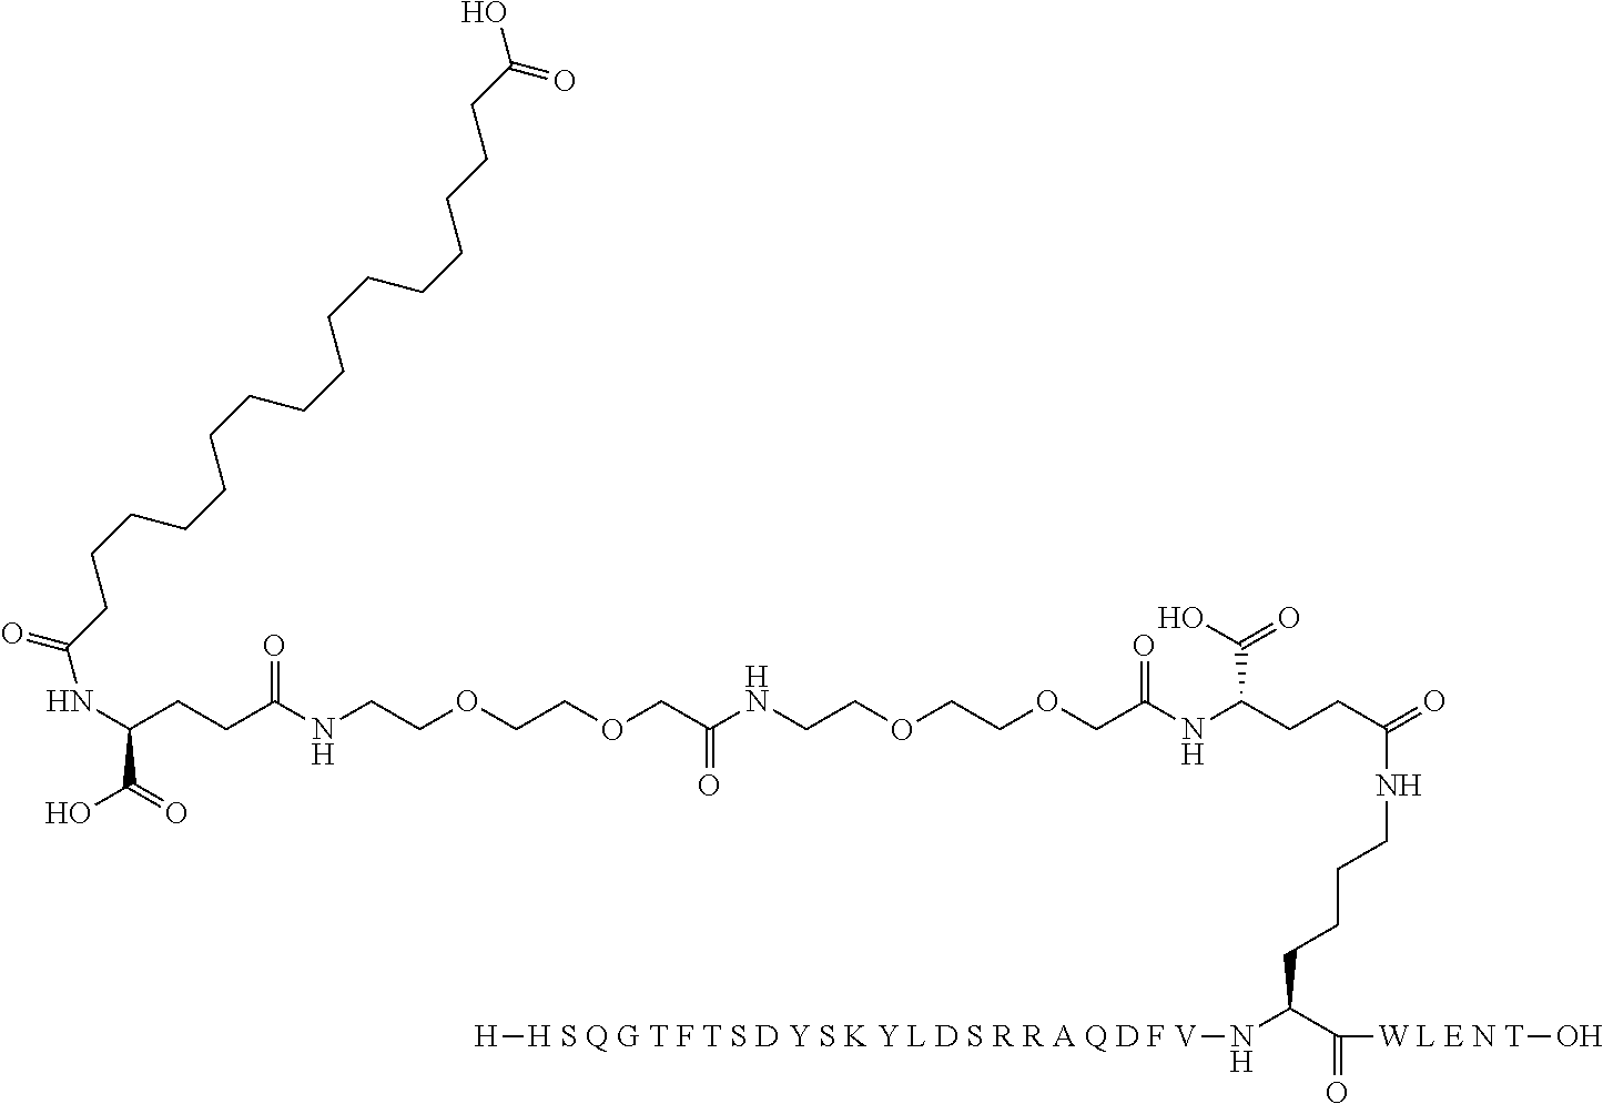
C(NC(CCC(NCCOCCOCC(NCCOCCOCC(NC(CCC(=O)NCCCCC(N[H S Q G T F T S D Y S K Y L D S R R A Q D F V][H])C(=O)[W L E N T]O)C(O)=O)=O)=O)=O)C(=O)O)(CCCCCCCCCCCCCCCCC(O)=O)=O
